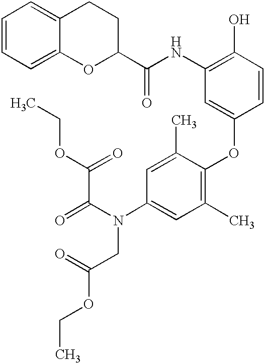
C1(O)=C(NC(=O)C2OC3=CC=CC=C3CC2)C=C(OC2=C(C)C=C(N(C(=O)C(=O)OCC)CC(OCC)=O)C=C2C)C=C1
